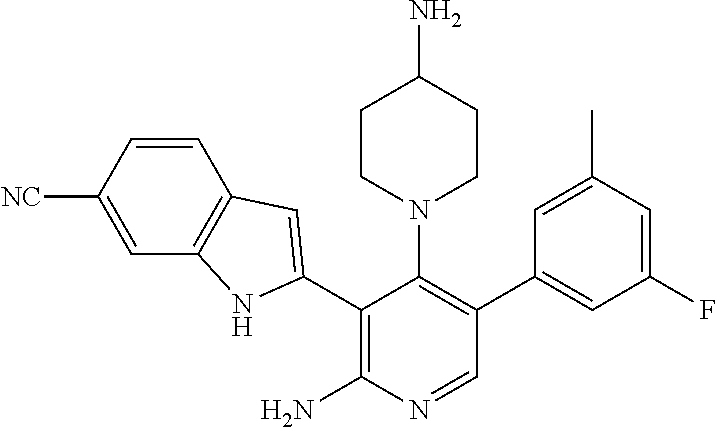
C1=NC(N)=C(C2=CC3=C(N2)C=C([NC])C=C3)C(N2CCC(N)CC2)=C1C1=CC(F)=CC(C)=C1
